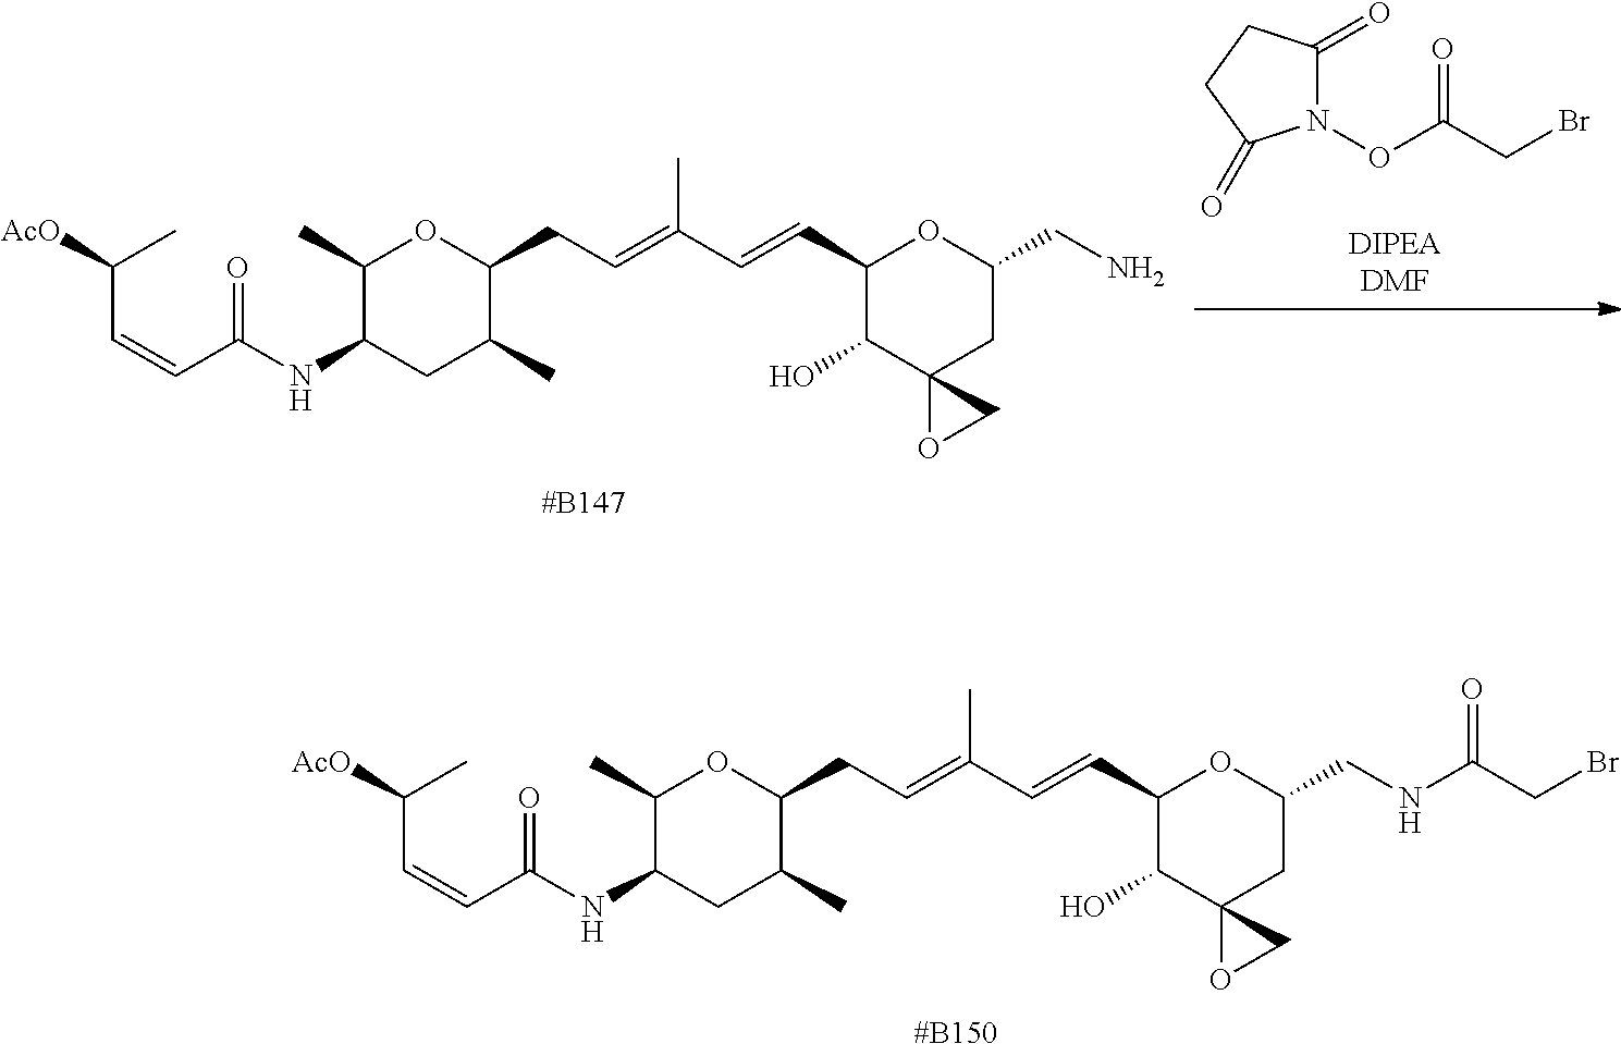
[#B147].C1(C)C(NC(C=CC([AcO])C)=O)CC(C)C(CC=C(C=CC2C(O)C3(CC(CN)O2)OC3)C)O1.N1(OC(CBr)=O)C(=O)CCC1=O.[#B150].C1(C)C(NC(C=CC([AcO])C)=O)CC(C)C(CC=C(C=CC2C(O)C3(CC(CNC(CBr)=O)O2)OC3)C)O1
